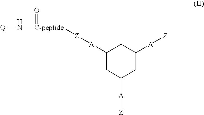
C1([A][Z][C-peptide](N[Q])=O)CC([A][Z])CC([A][Z])C1
